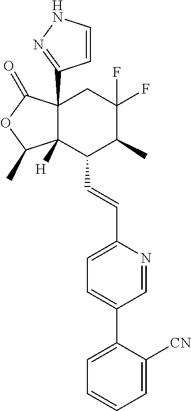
C12([H])C(C3=NNC=C3)(C(=O)OC1C)CC(F)(F)C(C)C2C=CC1=CC=C(C2=CC=CC=C2[CN])C=N1
